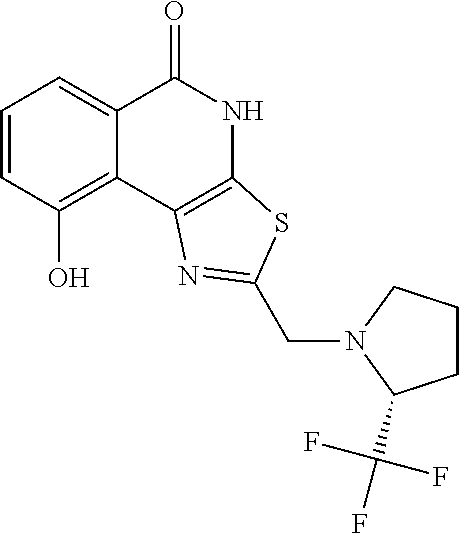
C1=CC(O)=C2C(=C1)C(=O)NC1=C2N=C(CN2C(C(F)(F)F)CCC2)S1
